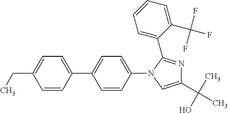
C1=CC(C2=CC=C(N3C=C(C(C)(O)C)N=C3C3=CC=CC=C3C(F)(F)F)C=C2)=CC=C1CC
